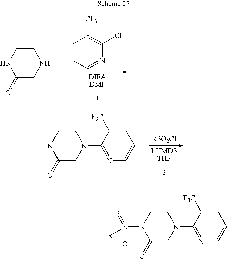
C1=CC=NC(Cl)=C1[CF3].C1CNCC(=O)N1.C1=C([F3C])C(N2CCNC(=O)C2)=NC=C1.C1=C([F3C])C(N2CCN(S(=O)(=O)[R])C(=O)C2)=NC=C1
